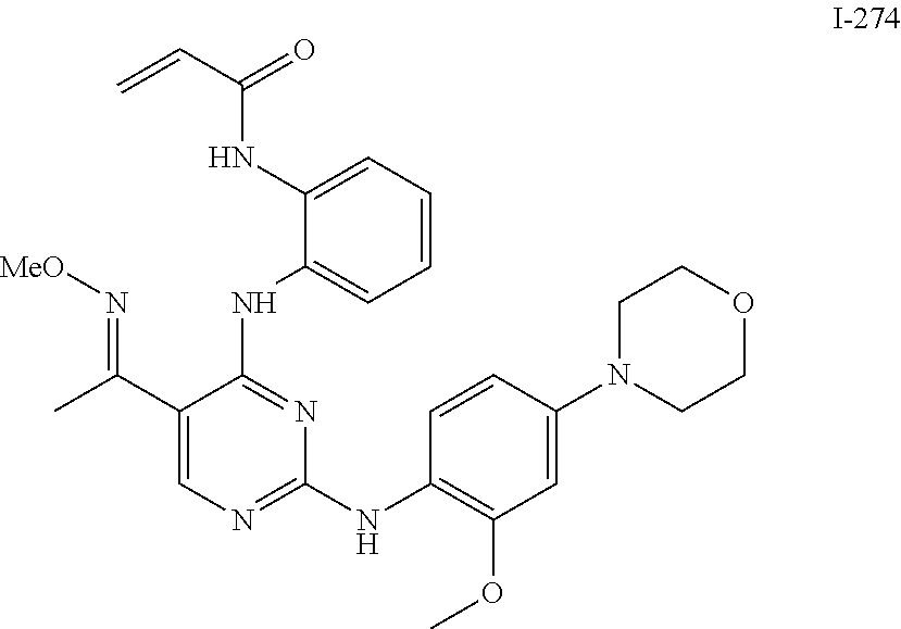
C1(NC(C=C)=O)=CC=CC=C1NC1=NC(NC2=C(OC)C=C(N3CCOCC3)C=C2)=NC=C1C(=N[MeO])C
